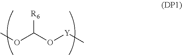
COC(O[Y]C)[R6]
